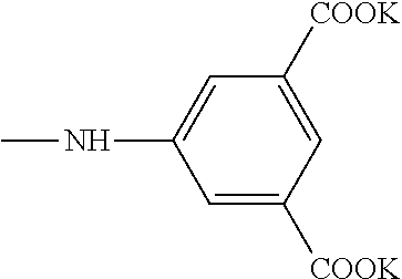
CNC1=CC([COOK])=CC([COOK])=C1
